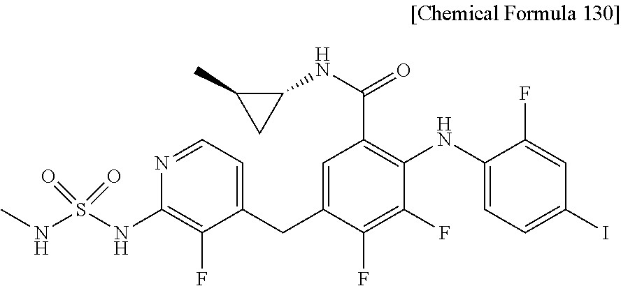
N1=CC=C(CC2=CC(C(NC3C(C)C3)=O)=C(NC3=CC=C(I)C=C3F)C(F)=C2F)C(F)=C1NS(NC)(=O)=O
